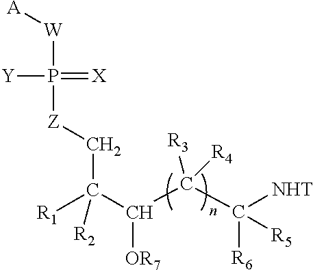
[W](P([Z]CC(C(C(C([NHT])([R6])[R5])([R3])[R4])[OR7])([R1])[R2])(=[X])[Y])[A]
